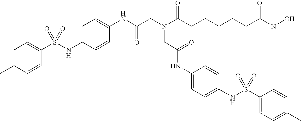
C1=C(C)C=CC(S(NC2=CC=C(NC(CN(C(CCCCCC(NO)=O)=O)CC(NC3=CC=C(NS(C4=CC=C(C)C=C4)(=O)=O)C=C3)=O)=O)C=C2)(=O)=O)=C1
